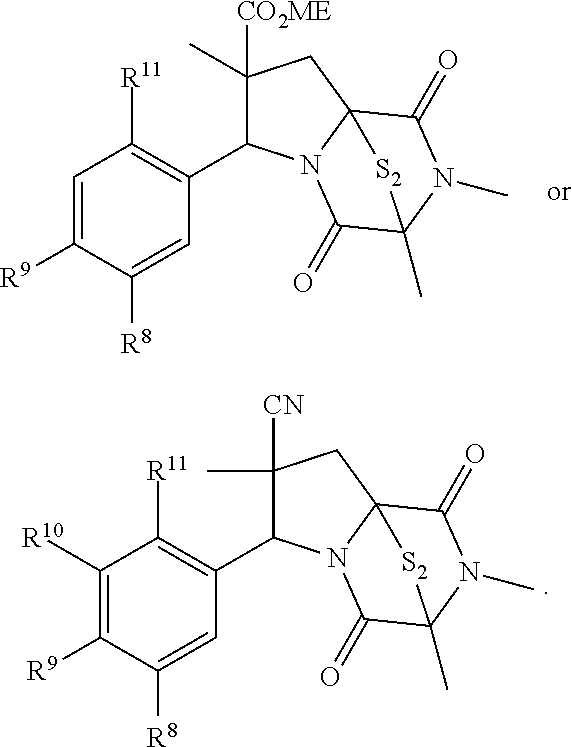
C1([CO2ME])(C)C(C2=C([R11])C=C([R9])C([R8])=C2)N2C3(C1)C(=O)N(C)C(C)(C2=O)[S2]3.C1([CN])(C)C(C2=C([R11])C([R10])=C([R9])C([R8])=C2)N2C3(C1)C(=O)N(C)C(C)(C2=O)[S2]3
